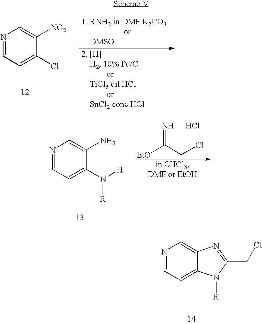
N1=CC=C(Cl)C([NO2])=C1.[EtO]C(CCl)=N.Cl.N1=CC=C(N([H])[R])C(N)=C1.N1=CC=C2C(=C1)N=C(CCl)N2[R]
